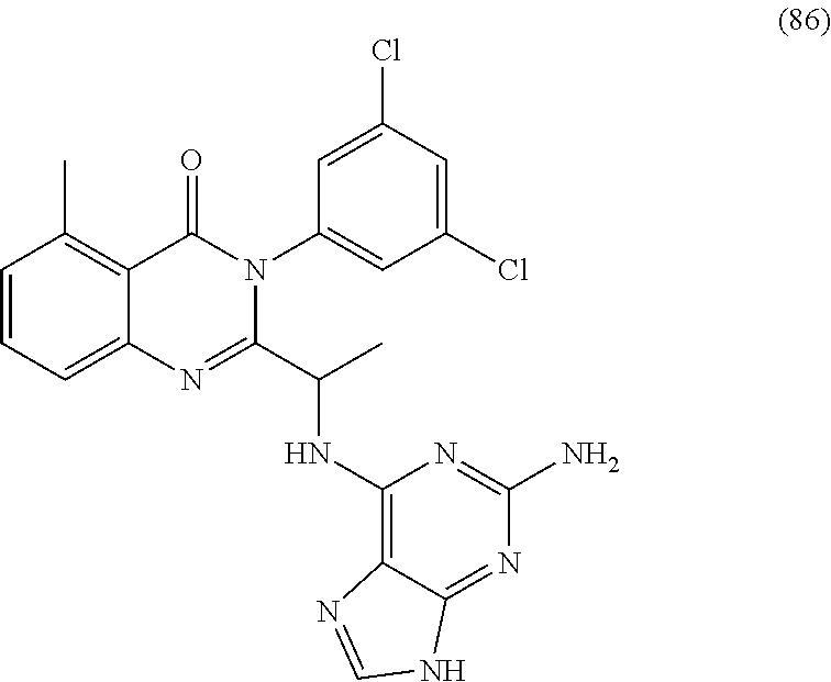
C1=CC=C2C(=C1C)C(=O)N(C1=CC(Cl)=CC(Cl)=C1)C(C(NC1=C3C(=NC(N)=N1)NC=N3)C)=N2
